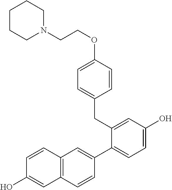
C1CCN(CCOC2=CC=C(CC3=CC(O)=CC=C3C3=CC4=C(C=C3)C=C(O)C=C4)C=C2)CC1
